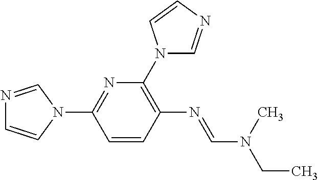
N1=C(N2C=NC=C2)C=CC(N=CN(C)CC)=C1N1C=NC=C1
